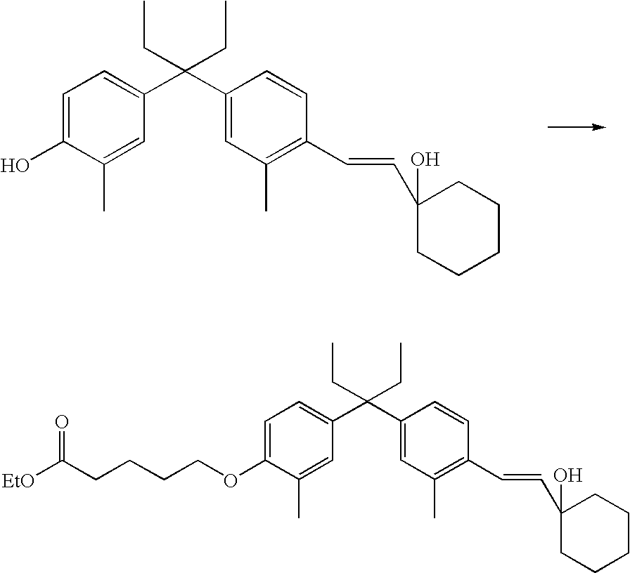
C1=C(OCCCCC([EtO])=O)C(C)=CC(C(C2=CC(C)=C(C=CC3(O)CCCCC3)C=C2)(CC)CC)=C1.C1=C(O)C(C)=CC(C(C2=CC(C)=C(C=CC3(O)CCCCC3)C=C2)(CC)CC)=C1
